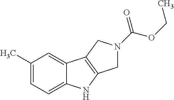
C1(C)=CC=C2C(=C1)C1=C(N2)CN(C(OCC)=O)C1
